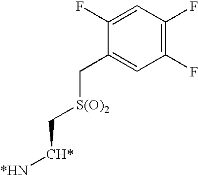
C1(F)=CC(F)=C(F)C=C1C[S(O)2]C[CH*][*HN]
